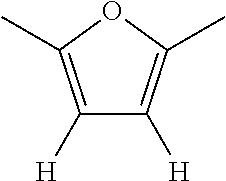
C1([H])=C(C)OC(C)=C1[H]
